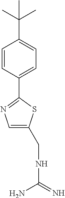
C1=CC(C2=NC=C(CNC(=N)N)S2)=CC=C1C(C)(C)C
